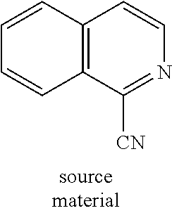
C12=C(C([CN])=NC=C1)C=CC=C2
